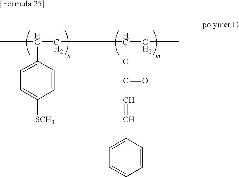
CC(CC(CC)OC(=O)C=CC1=CC=CC=C1)C1=CC=C([SCH3])C=C1
